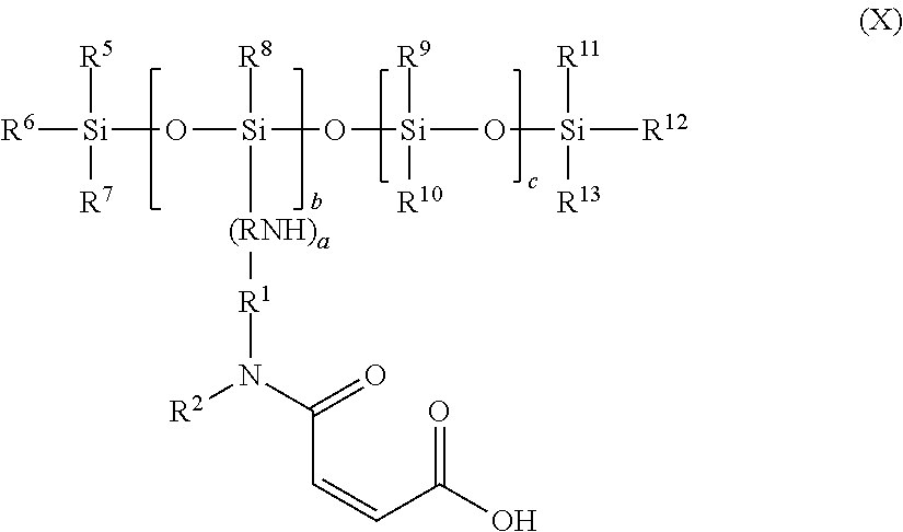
[R6][Si](O[Si](O[Si](O[Si]([R12])([R11])[R13])([R9])[R10])([R8])[(RNH)a][R1]N([R2])C(C=CC(=O)O)=O)([R5])[R7]
